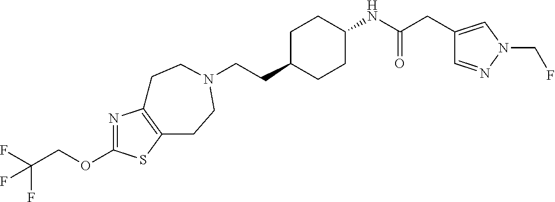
O(C1=NC2=C(S1)CCN(CCC1CCC(NC(CC3=CN(CF)N=C3)=O)CC1)CC2)CC(F)(F)F
